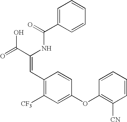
C1=C(C(=O)NC(C(=O)O)=CC2=C([CF3])C=C(OC3=C([CN])C=CC=C3)C=C2)C=CC=C1
